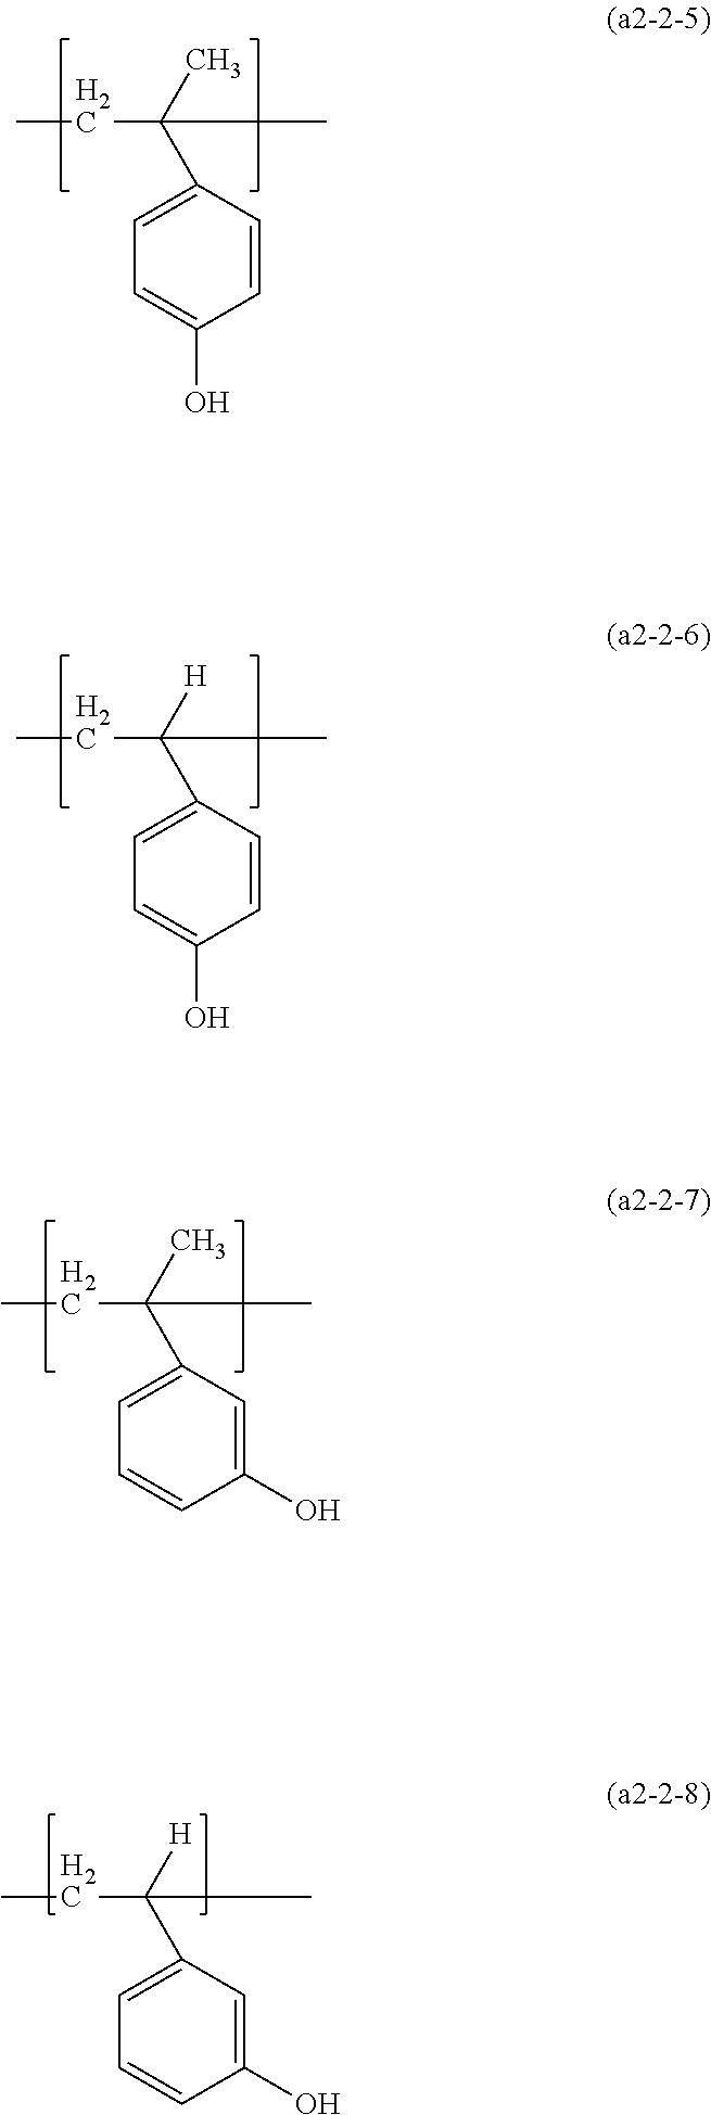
CCC(C)(C1=CC=C(O)C=C1)C.CCC([H])(C1=CC=C(O)C=C1)C.CCC(C)(C1=CC=CC(O)=C1)C.CCC([H])(C1=CC=CC(O)=C1)C
